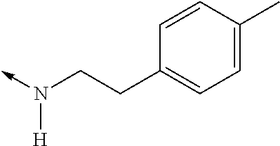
C(C1=CC=C(C)C=C1)CN(->C)[H]
